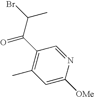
C1=C([OMe])N=CC(C(=O)C(C)Br)=C1C
